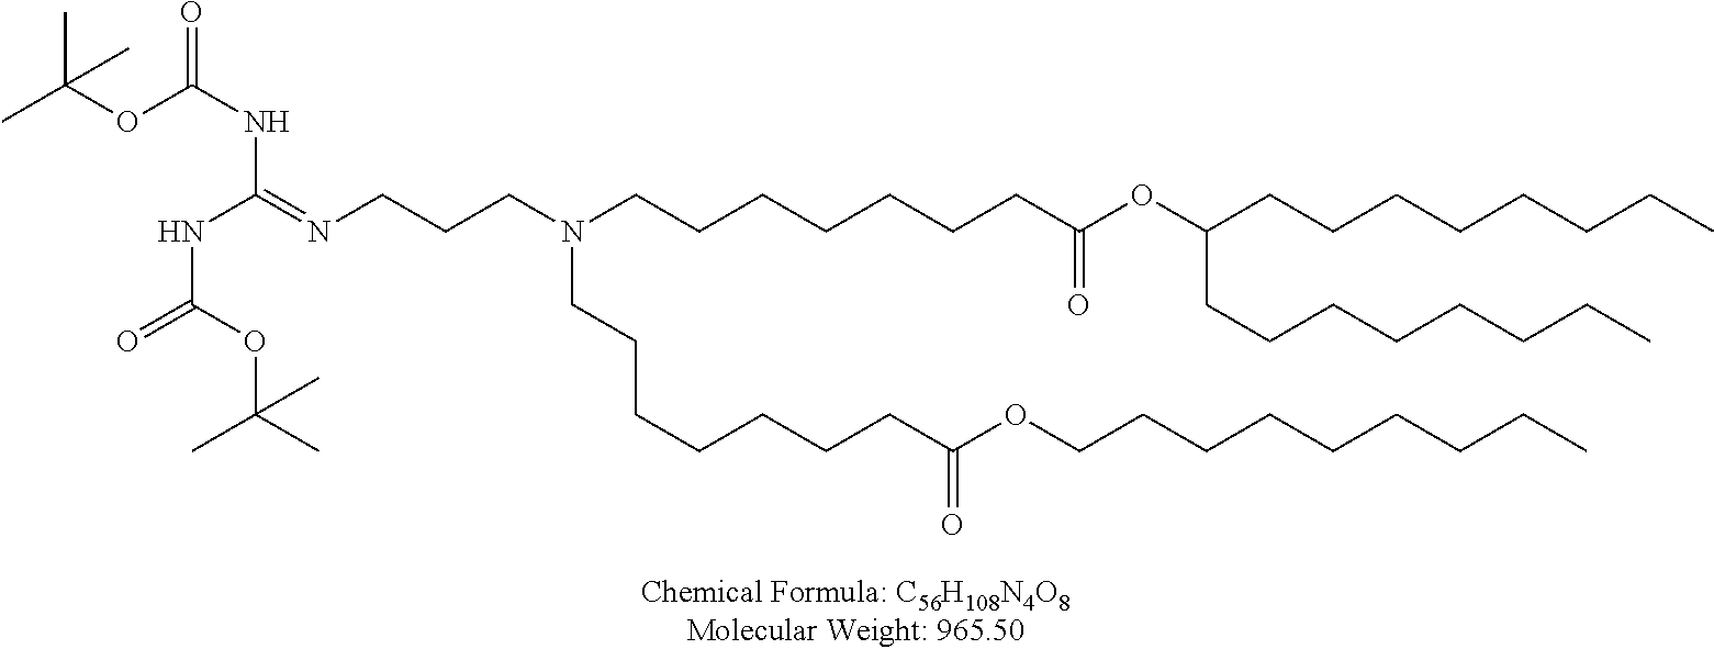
C(CCN(CCCCCCCC(OC(CCCCCCCC)CCCCCCCC)=O)CCCCCCCC(OCCCCCCCCC)=O)N=C(NC(=O)OC(C)(C)C)NC(=O)OC(C)(C)C
